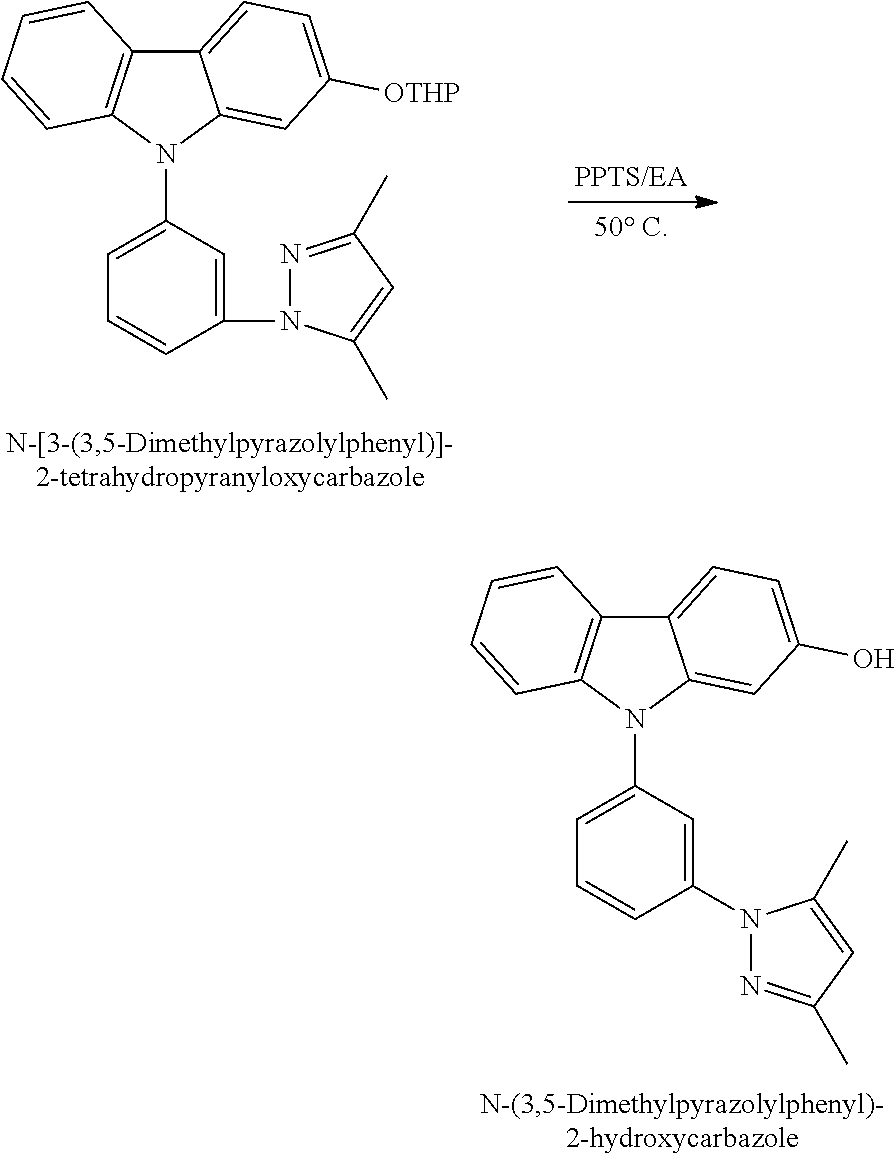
C12=CC=C([OTHP])C=C1N(C1=CC=CC(N3N=C(C)C=C3C)=C1)C1=C2C=CC=C1.C12=CC=C(O)C=C1N(C1=CC=CC(N3N=C(C)C=C3C)=C1)C1=C2C=CC=C1
